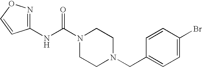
N(C(N1CCN(CC2=CC=C(Br)C=C2)CC1)=O)C1=NOC=C1
